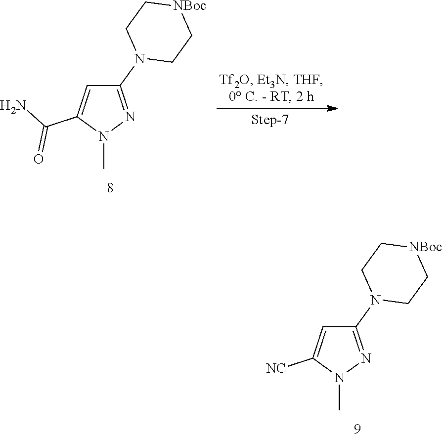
C1(N2CC[NBoc]CC2)=NN(C)C([NC])=C1.C1(N2CC[NBoc]CC2)=NN(C)C(C(N)=O)=C1
